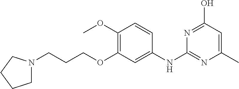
C1(OC)=C(OCCCN2CCCC2)C=C(NC2=NC(C)=CC(O)=N2)C=C1
